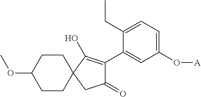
C1(OC)CCC2(CC1)CC(=O)C(C1=CC(O[A])=CC=C1CC)=C2O
